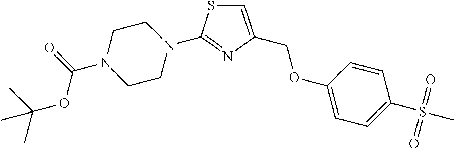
C(OC(=O)N1CCN(C2=NC(COC3=CC=C(S(C)(=O)=O)C=C3)=CS2)CC1)(C)(C)C
